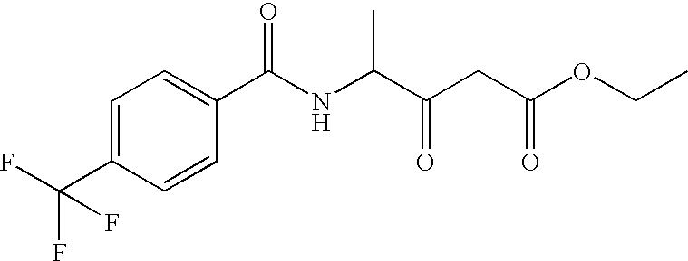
C1=C(C(F)(F)F)C=CC(C(NC(C(CC(OCC)=O)=O)C)=O)=C1
